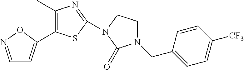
C1(C)=C(C2=CC=NO2)SC(N2CCN(CC3=CC=C([CF3])C=C3)C2=O)=N1
